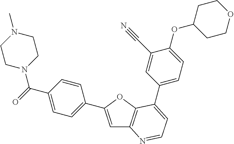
C1=C(C2=CC=C(C(N3CCN(C)CC3)=O)C=C2)OC2=C1N=CC=C2C1=CC=C(OC2CCOCC2)C(C#N)=C1
